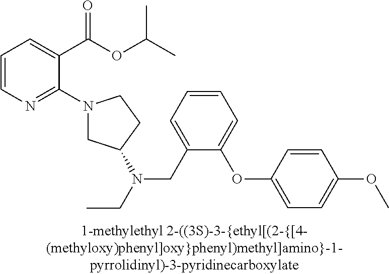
C1=CN=C(N2CC(N(CC)CC3=CC=CC=C3OC3=CC=C(OC)C=C3)CC2)C(C(OC(C)C)=O)=C1
